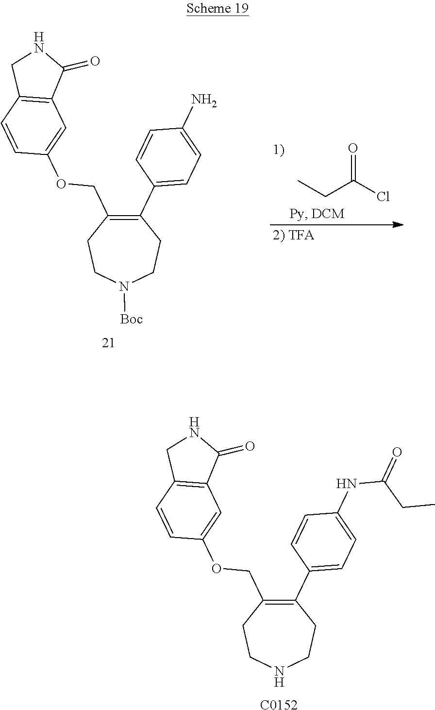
C1(C2=CC=C(NC(CC)=O)C=C2)=C(COC2=CC3=C(C=C2)CNC3=O)CCNCC1.[C0152].C1(C2=CC=C(N)C=C2)=C(COC2=CC3=C(C=C2)CNC3=O)CCN([Boc])CC1.C(C(Cl)=O)C
